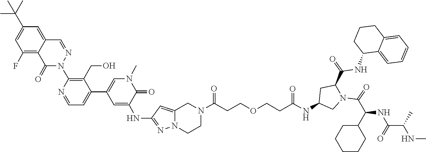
C1CN2C(=CC(NC3=CC(C4=CC=NC(N5N=CC6=CC(C(C)(C)C)=CC(F)=C6C5=O)=C4CO)=CN(C)C3=O)=N2)CN1C(=O)CCOCCC(=O)NC1CC(C(=O)NC2CCCC3=CC=CC=C23)N(C(C(NC(=O)C(NC)C)C2CCCCC2)=O)C1
